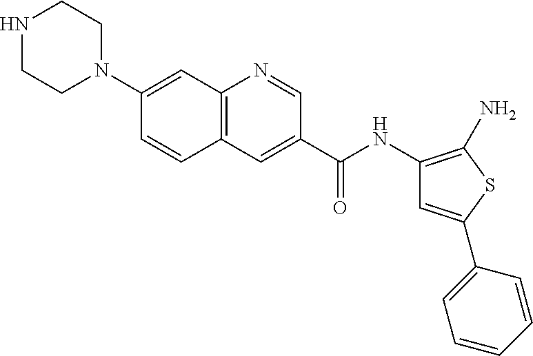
N1(C2=CC3=C(C=C2)C=C(C(NC2=C(N)SC(C4=CC=CC=C4)=C2)=O)C=N3)CCNCC1
